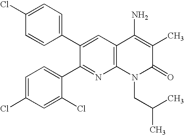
C1=CC(C2=CC3=C(N=C2C2=CC=C(Cl)C=C2Cl)N(CC(C)C)C(=O)C(C)=C3N)=CC=C1Cl
